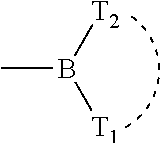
CB([T2])[T1]
